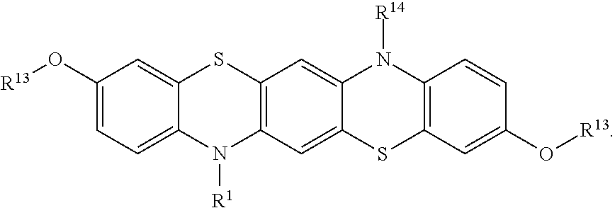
C1(O[R13])=CC=C2C(=C1)SC1=C(N2[R1])C=C2C(=C1)N([R14])C1=C(S2)C=C(O[R13])C=C1
